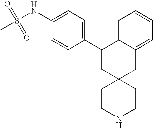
C1(C2=CC3(CC4=CC=CC=C24)CCNCC3)=CC=C(NS(=O)(=O)C)C=C1
